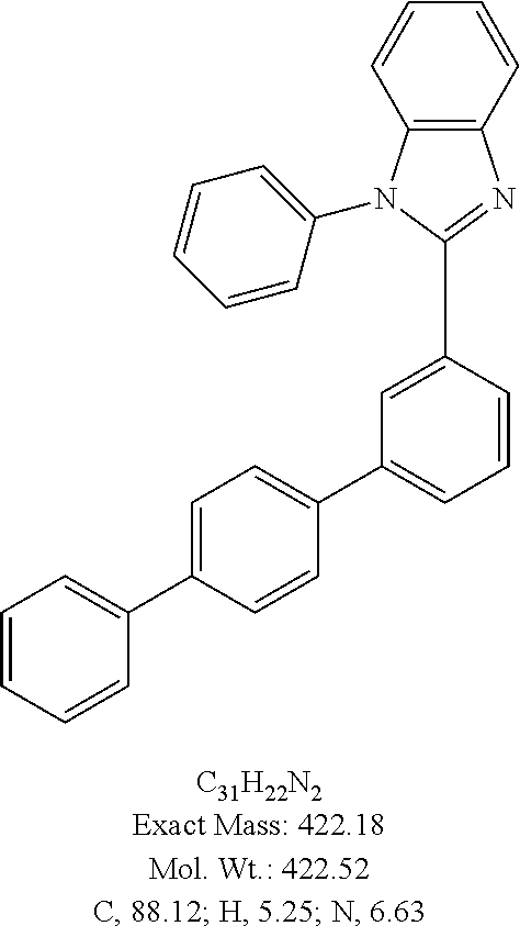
C12=C(N=C(C3=CC(C4=CC=C(C5=CC=CC=C5)C=C4)=CC=C3)N1C1=CC=CC=C1)C=CC=C2
